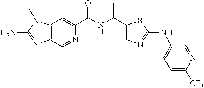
C12=C(C=NC(C(=O)NC(C)C3=CN=C(NC4=CC=C([CF3])N=C4)S3)=C1)N=C(N)N2C
